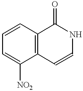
C1=CC=C([NO2])C2=C1C(=O)NC=C2
